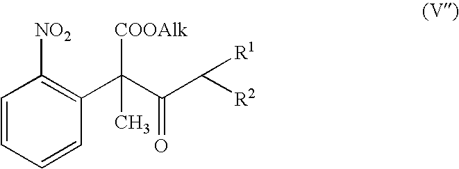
C1=CC=CC(C(C(C([R2])[R1])=O)([COOAlk])C)=C1[NO2]
